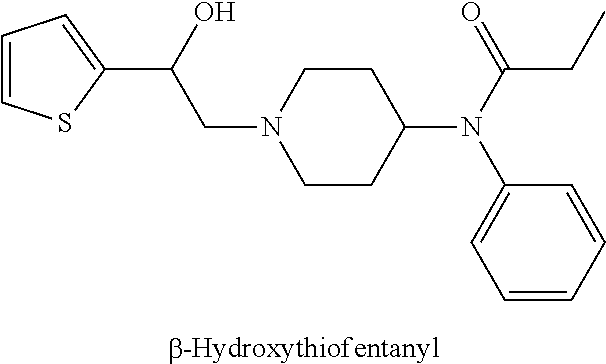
C1(C(CN2CCC(N(C(=O)CC)C3=CC=CC=C3)CC2)O)=CC=CS1
